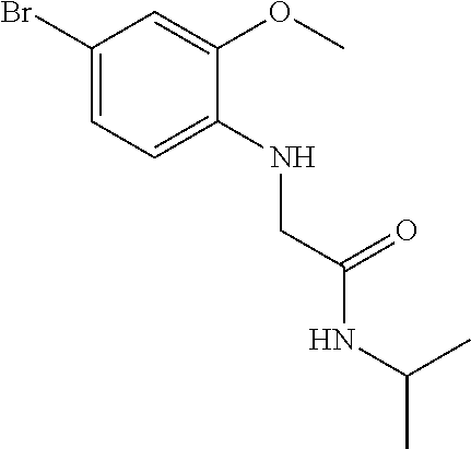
BrC1=CC=C(NCC(NC(C)C)=O)C(OC)=C1
